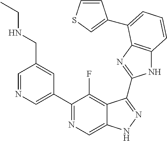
C1=NC=C(C2=NC=C3C(=C2F)C(C2=NC4=C(N2)C=CC=C4C2=CSC=C2)=NN3)C=C1CNCC
